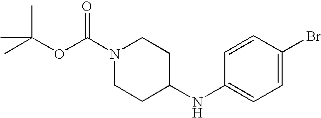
O(C(C)(C)C)C(N1CCC(NC2=CC=C(Br)C=C2)CC1)=O
